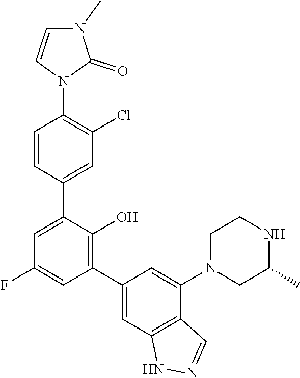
C1=CN(C2=C(Cl)C=C(C3=CC(F)=CC(C4=CC5=C(C(N6CCNC(C)C6)=C4)C=NN5)=C3O)C=C2)C(=O)N1C
